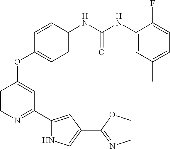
C1(OC2=CC(C3=CC(C4=NCCO4)=CN3)=NC=C2)=CC=C(NC(NC2=CC(C)=CC=C2F)=O)C=C1
